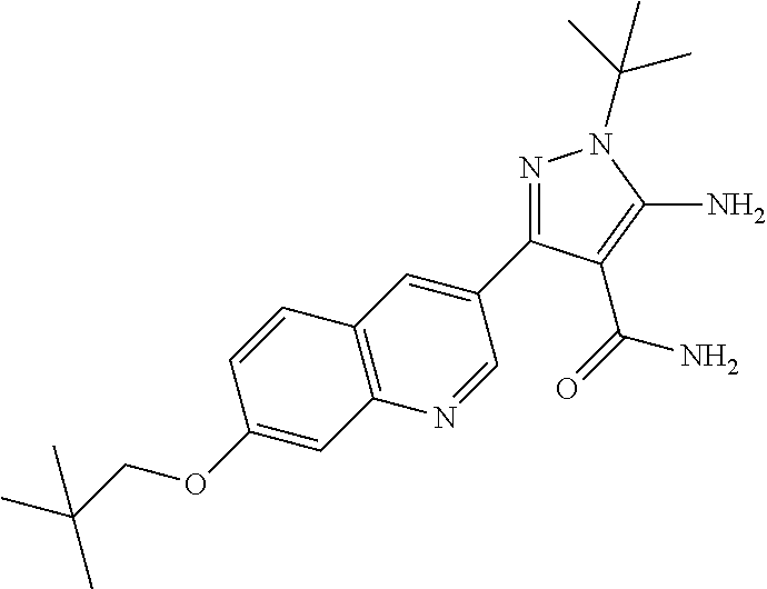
CC(COC1=CC2=C(C=C1)C=C(C1=NN(C(C)(C)C)C(N)=C1C(=O)N)C=N2)(C)C
